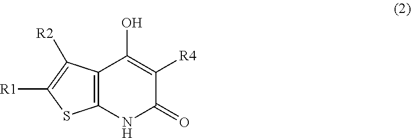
C12=C(NC(=O)C([R4])=C1O)SC([R1])=C2[R2]
